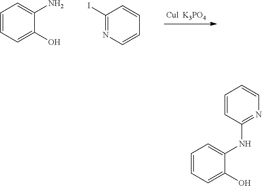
C1=CC=C(O)C(N)=C1.C1(I)=NC=CC=C1.C1=CC(NC2=CC=CC=C2O)=NC=C1
